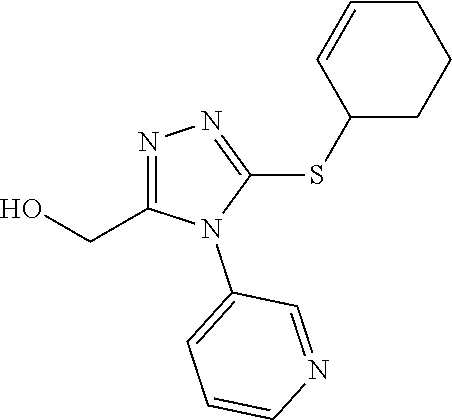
N1=C(CO)N(C2=CC=CN=C2)C(SC2CCCC=C2)=N1
